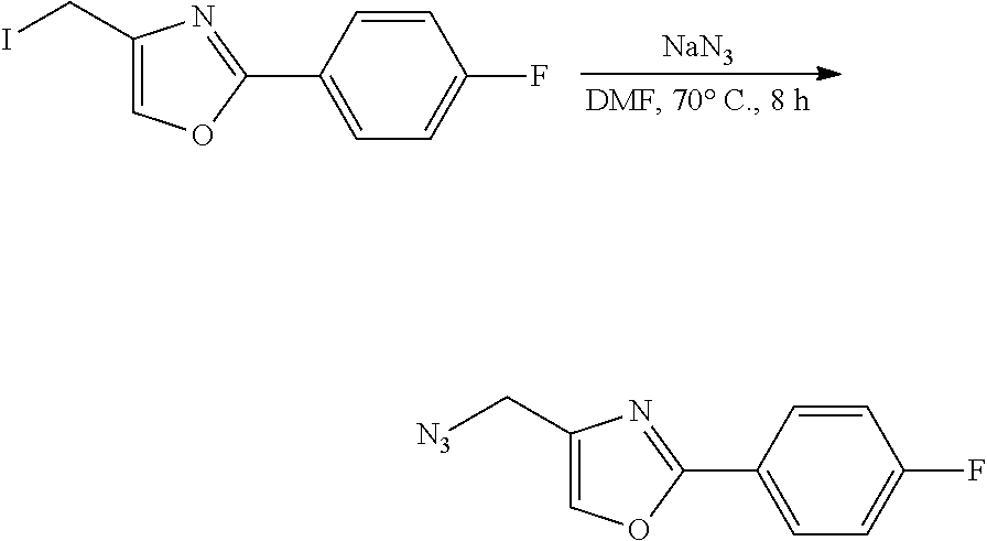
[NaN3].C1(C2=CC=C(F)C=C2)=NC(CI)=CO1.C1(C2=CC=C(F)C=C2)=NC(C[N3])=CO1
